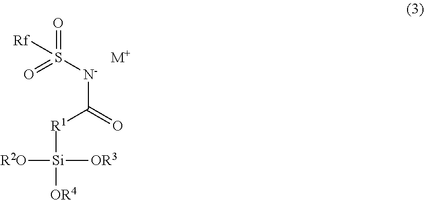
O=S([N-]C([R1][Si]([R2O])([OR3])[OR4])=O)(=O)[Rf].[M+]
